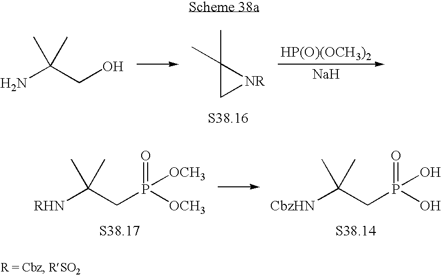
NC(CO)(C)C.[HP(O)(OCH3)2].[Na].C1[NR]C1(C)C.[RHN]C(CP([OCH3])(=O)[OCH3])(C)C.[CbzHN]C(CP(O)(=O)O)(C)C
